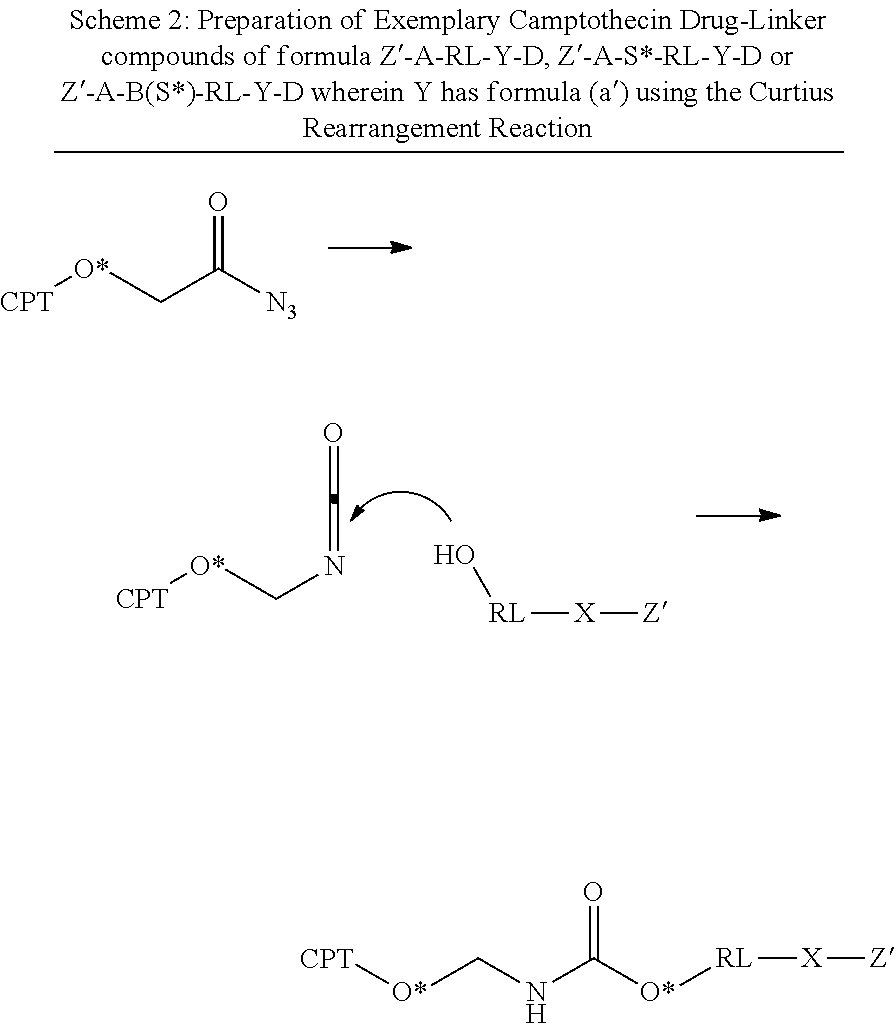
[CPT][O*]CC([N3])=O.[CPT][O*]CN=C=O.O[RL][X][Z].[CPT][O*]CNC([O*][RL][X][Z])=O
